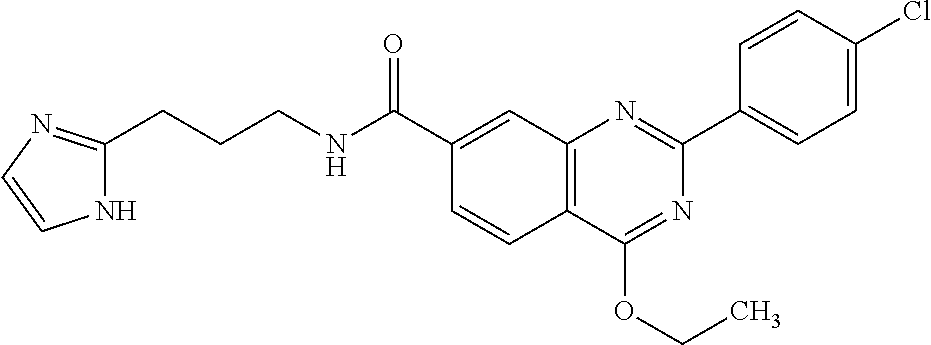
C1(C(NCCCC2=NC=CN2)=O)=CC2=C(C=C1)C(OCC)=NC(C1=CC=C(Cl)C=C1)=N2
